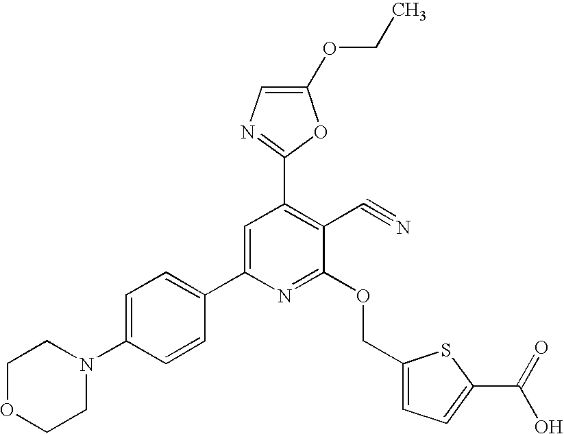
C1=C(N2CCOCC2)C=CC(C2=CC(C3=NC=C(OCC)O3)=C(C#N)C(OCC3=CC=C(C(=O)O)S3)=N2)=C1
